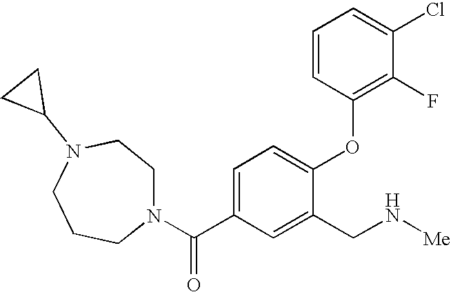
C1=C(C(N2CCN(C3CC3)CCC2)=O)C=C(CN[Me])C(OC2=C(F)C(Cl)=CC=C2)=C1
